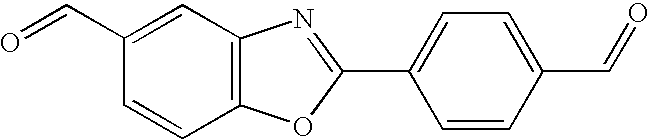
C1=C(C=O)C=CC2=C1N=C(C1=CC=C(C=O)C=C1)O2
